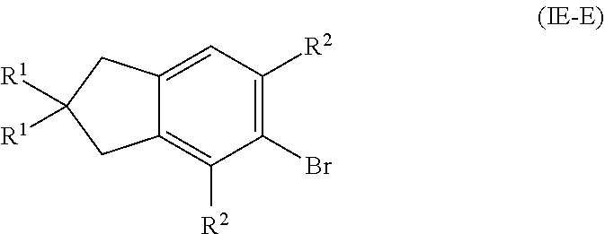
C1(Br)=C([R2])C=C2C(=C1[R2])CC([R1])([R1])C2
